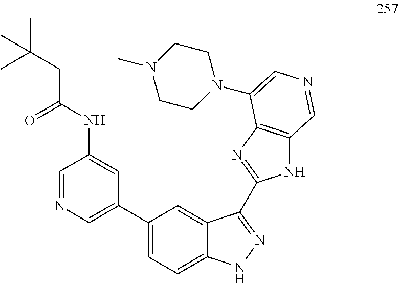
C1=NC=C(C2=CC=C3C(=C2)C(C2=NC4=C(N2)C=NC=C4N2CCN(C)CC2)=NN3)C=C1NC(CC(C)(C)C)=O
